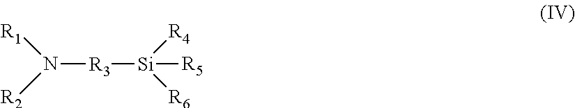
N([R3][Si]([R4])([R6])[R5])([R2])[R1]
